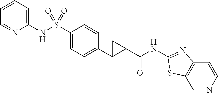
C1=NC=CC2=C1SC(NC(=O)C1CC1C1=CC=C(S(NC3=CC=CC=N3)(=O)=O)C=C1)=N2
